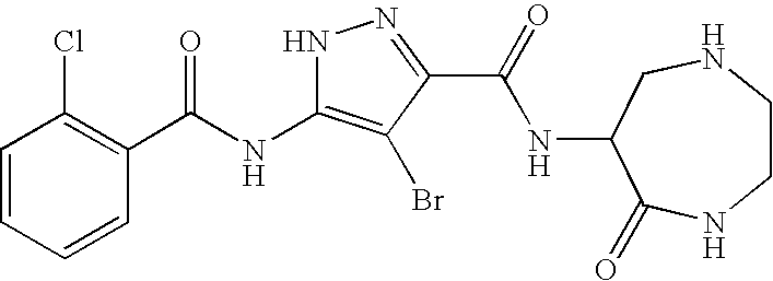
C1=CC=CC(C(NC2=C(Br)C(C(=O)NC3C(=O)NCCNC3)=NN2)=O)=C1Cl
